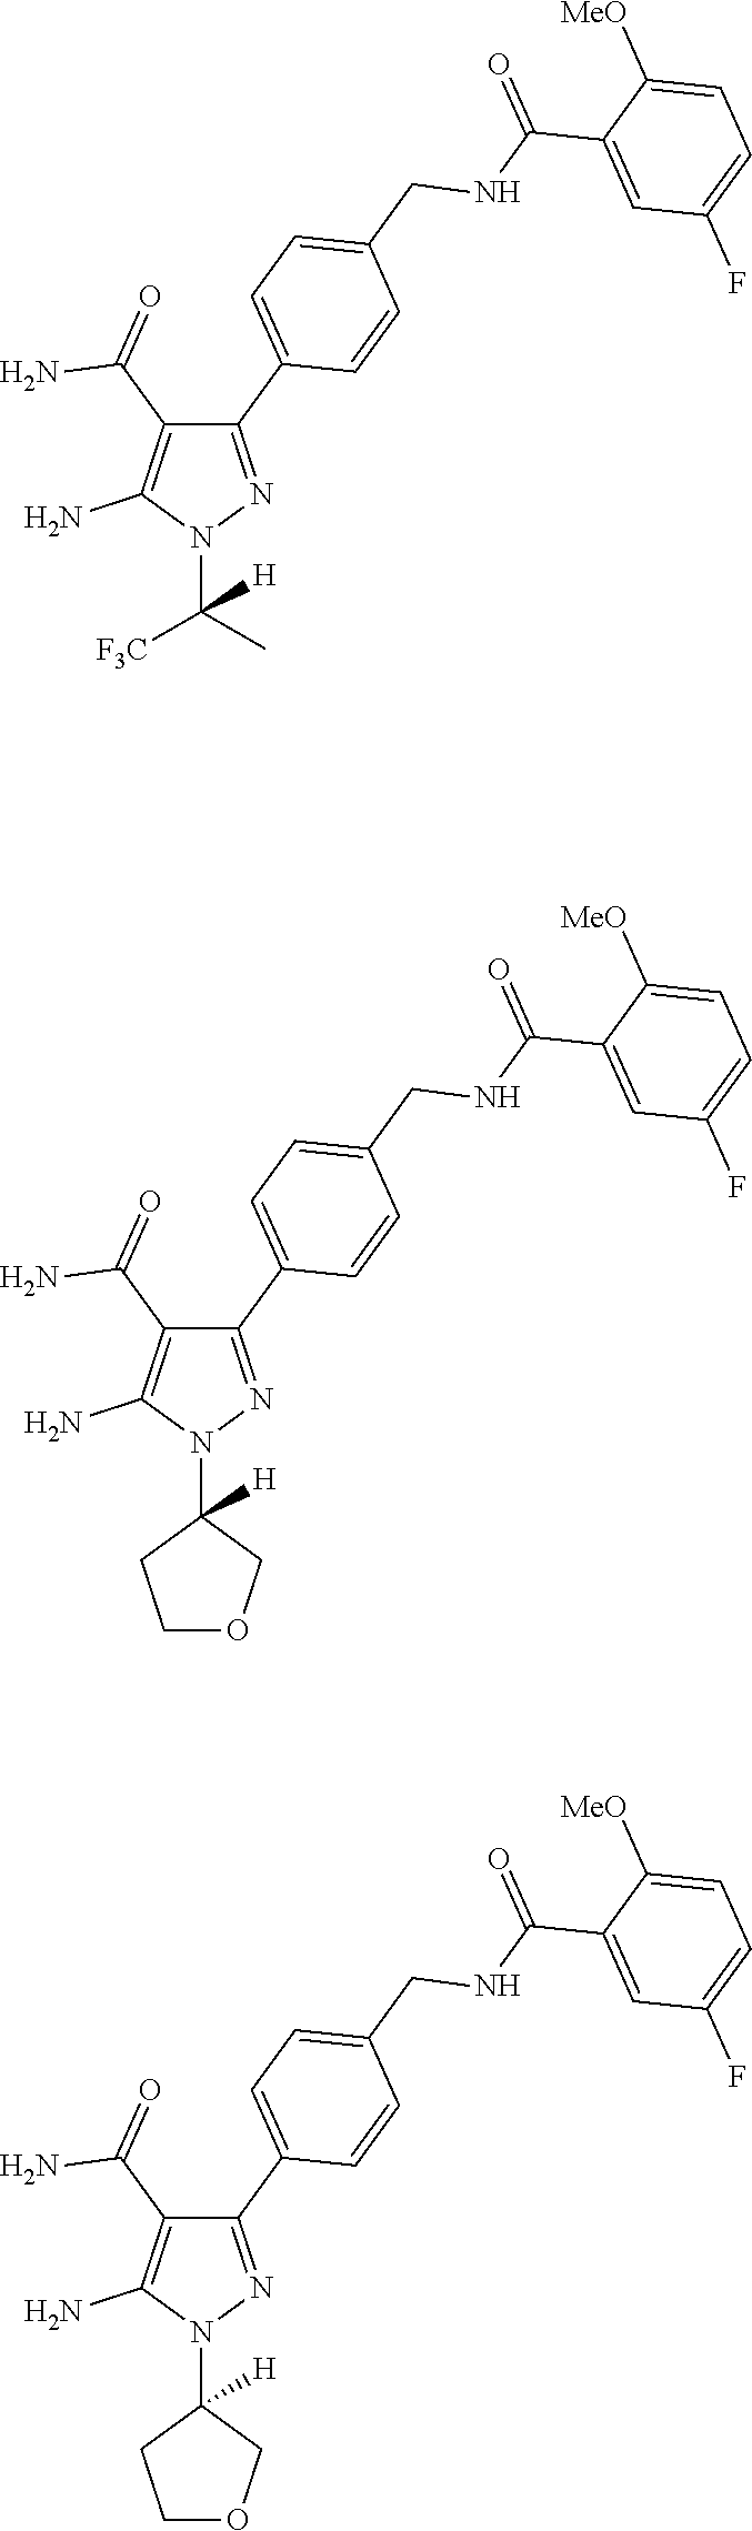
N1(C([H])([F3C])C)N=C(C2=CC=C(CNC(C3=CC(F)=CC=C3[MeO])=O)C=C2)C(C(N)=O)=C1N.N1(C2([H])COCC2)N=C(C2=CC=C(CNC(C3=CC(F)=CC=C3[MeO])=O)C=C2)C(C(N)=O)=C1N.N1(C2([H])COCC2)N=C(C2=CC=C(CNC(C3=CC(F)=CC=C3[MeO])=O)C=C2)C(C(N)=O)=C1N
